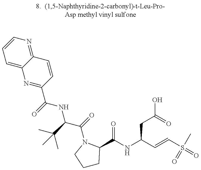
C1=C2C(=NC=C1)C=CC(C(=O)NC(C(=O)N1C(C(NC(C=CS(C)(=O)=O)CC(O)=O)=O)CCC1)C(C)(C)C)=N2
